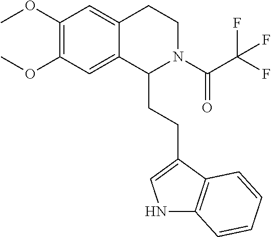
C1(OC)=C(OC)C=C2C(=C1)CCN(C(C(F)(F)F)=O)C2CCC1=CNC2=C1C=CC=C2
